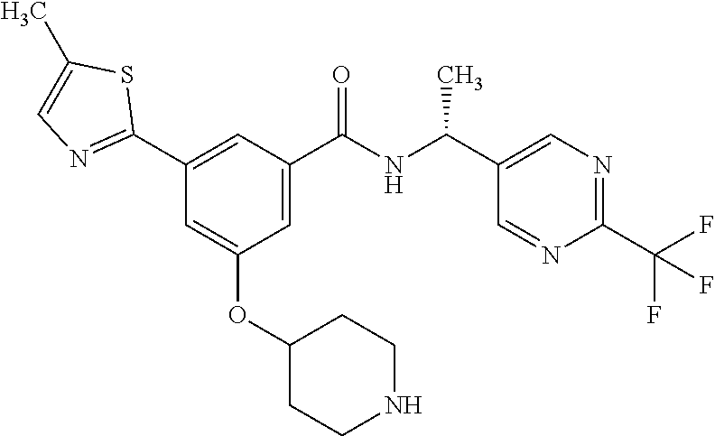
C1(C2=NC=C(C)S2)=CC(C(NC(C2=CN=C(C(F)(F)F)N=C2)C)=O)=CC(OC2CCNCC2)=C1
